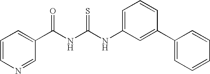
C1(C(NC(NC2=CC=CC(C3=CC=CC=C3)=C2)=S)=O)=CC=CN=C1
